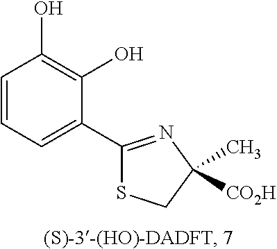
C1=CC=C(C2=NC(C)([CO2H])CS2)C(O)=C1O
